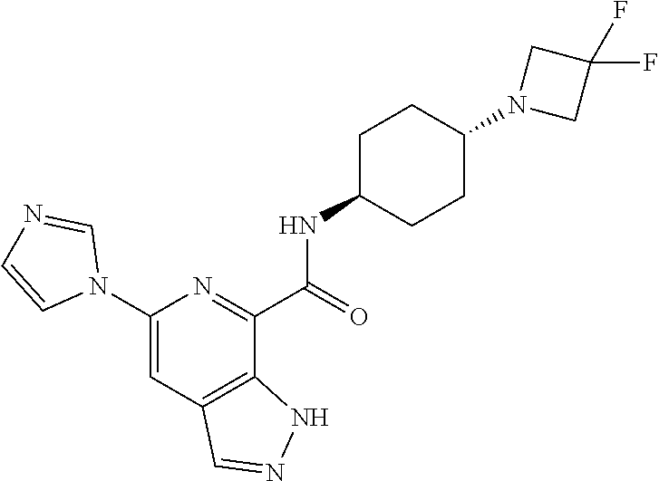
C1(N2C=NC=C2)=CC2=C(C(C(=O)NC3CCC(N4CC(F)(F)C4)CC3)=N1)NN=C2
